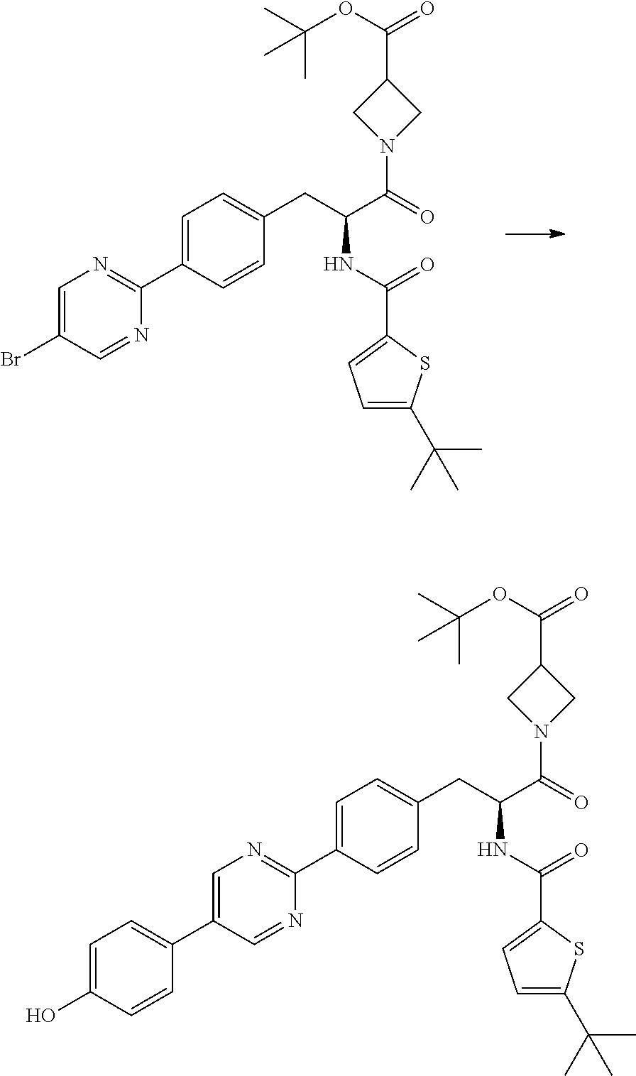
BrC1=CN=C(C2=CC=C(CC(C(=O)N3CC(C(OC(C)(C)C)=O)C3)NC(=O)C3=CC=C(C(C)(C)C)S3)C=C2)N=C1.C1(C2=CN=C(C3=CC=C(CC(C(=O)N4CC(C(OC(C)(C)C)=O)C4)NC(=O)C4=CC=C(C(C)(C)C)S4)C=C3)N=C2)=CC=C(O)C=C1
